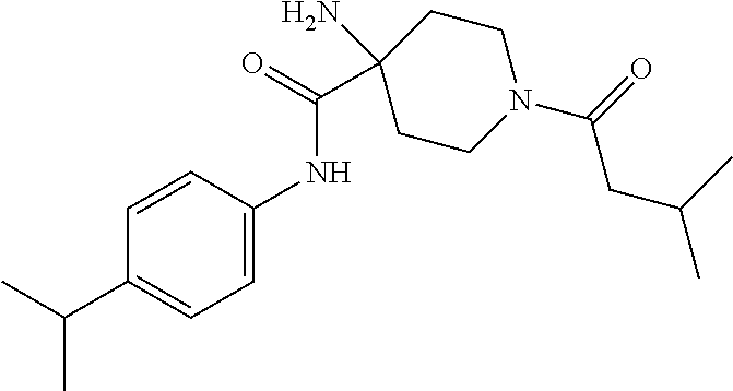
CC(C1=CC=C(NC(C2(N)CCN(C(=O)CC(C)C)CC2)=O)C=C1)C
